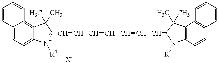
C12=CC=C3C(=C1C=CC=C2)C(C)(C)C(C=CC=CC=CC=C1N([R4])C2=C(C4=C(C=C2)C=CC=C4)C1(C)C)=[N+]3[R4]
